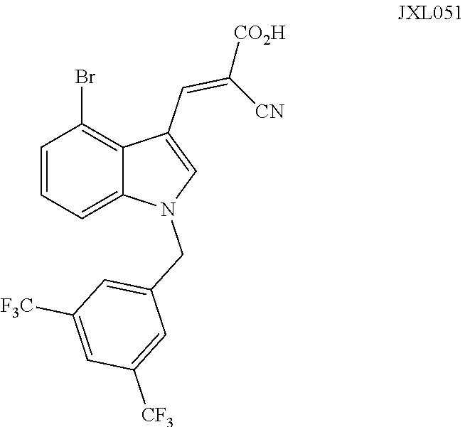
C1=CC=C2C(=C1Br)C(C=C([CO2H])[CN])=CN2CC1=CC([F3C])=CC([CF3])=C1
